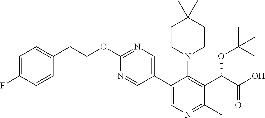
N1=CC(C2=CN=C(C)C(C(C(O)=O)OC(C)(C)C)=C2N2CCC(C)(C)CC2)=CN=C1OCCC1=CC=C(F)C=C1
